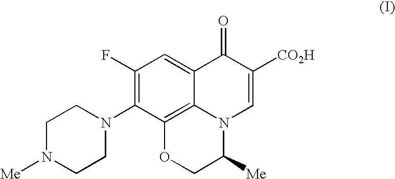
C1N([Me])CCN(C2=C(F)C=C3C4=C2OCC([Me])N4C=C([CO2H])C3=O)C1
